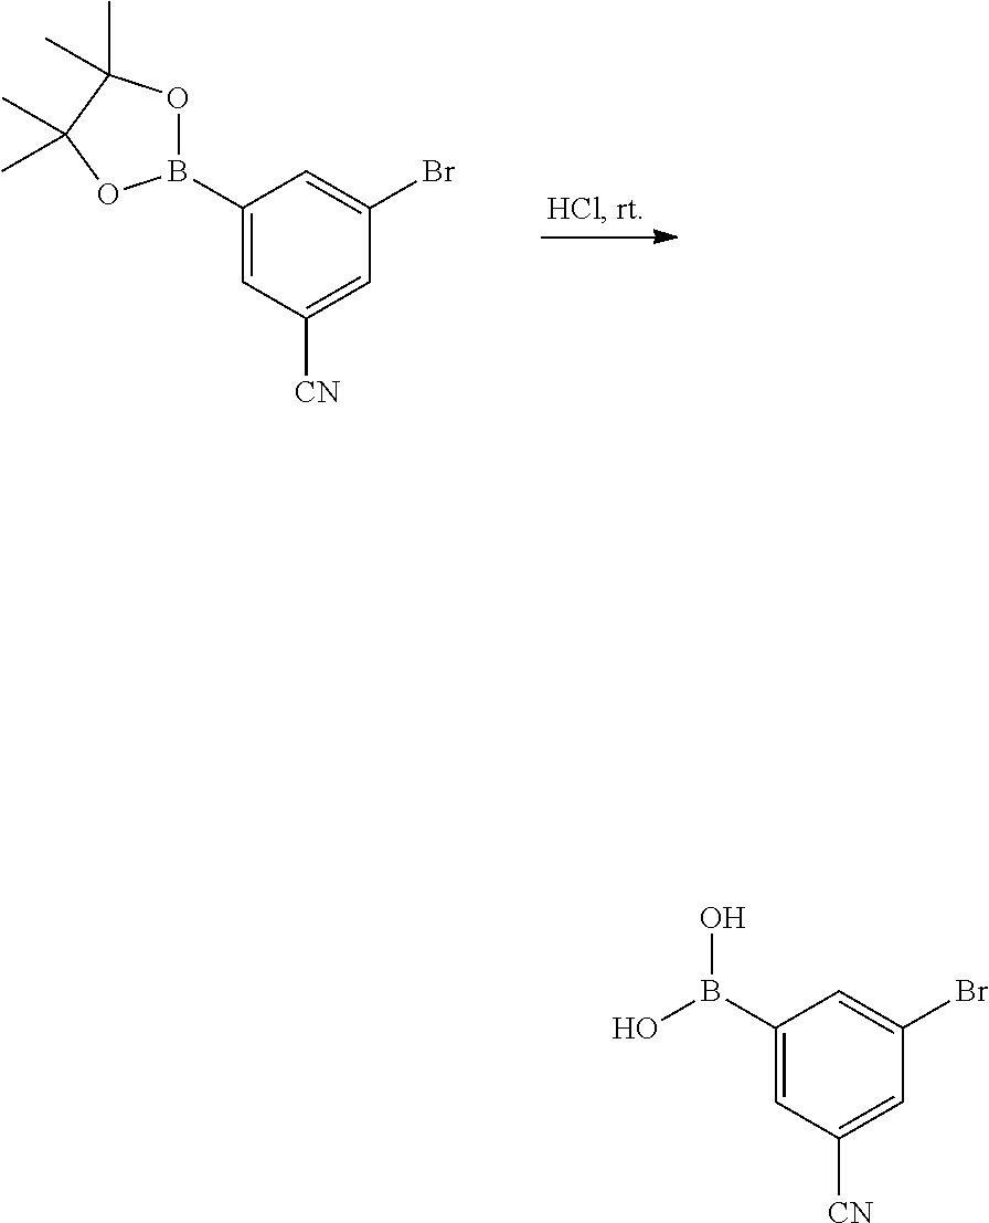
C1(B2OC(C)(C)C(C)(C)O2)=CC([CN])=CC(Br)=C1.C1(B(O)O)=CC([CN])=CC(Br)=C1
